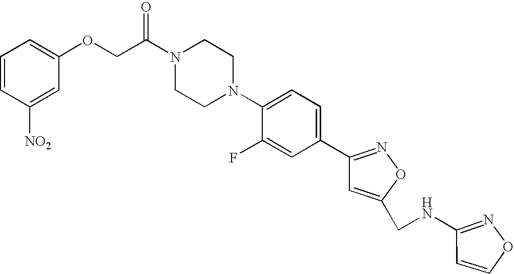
O=C(N1CCN(C2=CC=C(C3=NOC(CNC4=NOC=C4)=C3)C=C2F)CC1)COC1=CC=CC([NO2])=C1
